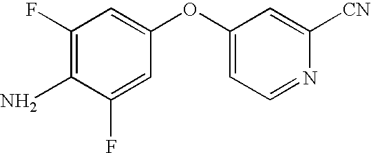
C1(F)=CC(OC2=CC=NC([CN])=C2)=CC(F)=C1N
